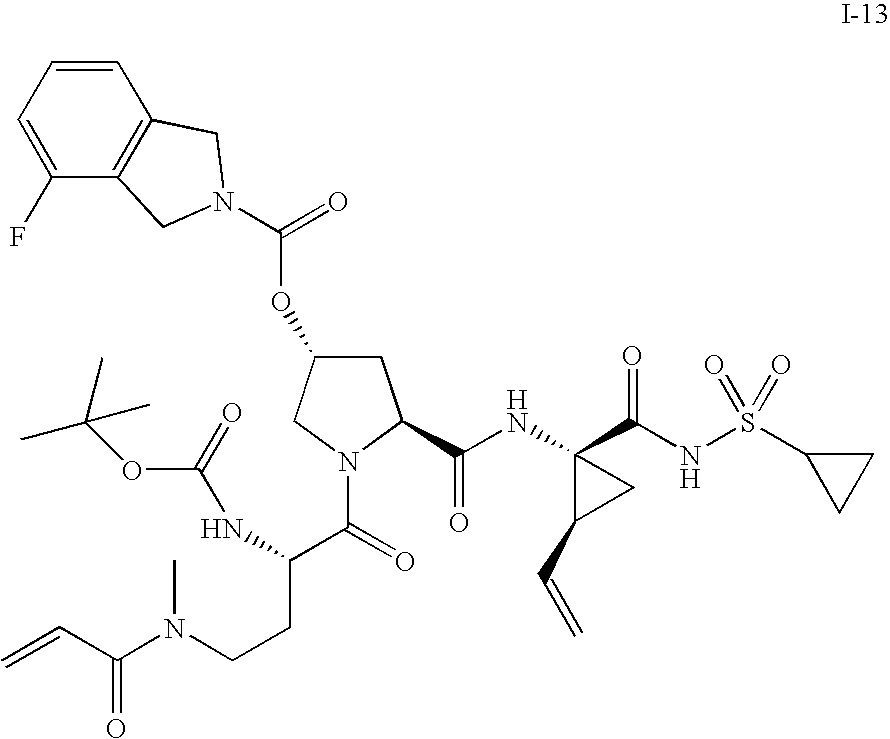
C1C(OC(=O)N2CC3=C(C=CC=C3F)C2)CN(C(=O)C(NC(OC(C)(C)C)=O)CCN(C(C=C)=O)C)C1C(NC1(C(NS(C2CC2)(=O)=O)=O)C(C=C)C1)=O
